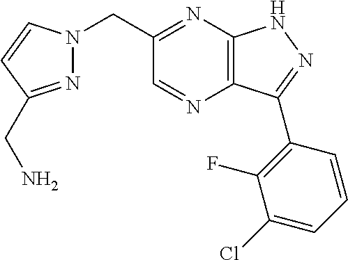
N1(CC2=NC3=C(N=C2)C(C2=C(F)C(Cl)=CC=C2)=NN3)N=C(CN)C=C1
